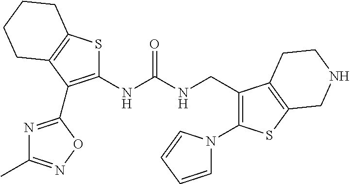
S1C(NC(NCC2=C(N3C=CC=C3)SC3=C2CCNC3)=O)=C(C2=NC(C)=NO2)C2=C1CCCC2
